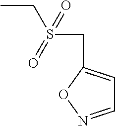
CCS(CC1=CC=NO1)(=O)=O
